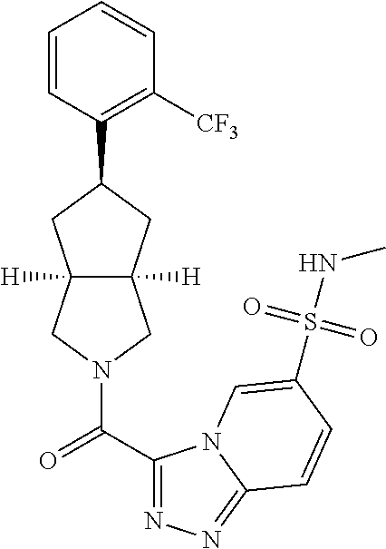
C1=CC(C2CC3([H])C([H])(C2)CN(C(C2=NN=C4N2C=C(S(NC)(=O)=O)C=C4)=O)C3)=C([CF3])C=C1
